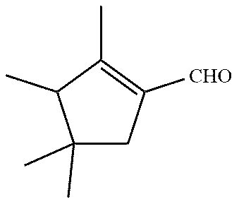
C1(C)(C)CC([CHO])=C(C)C1C
